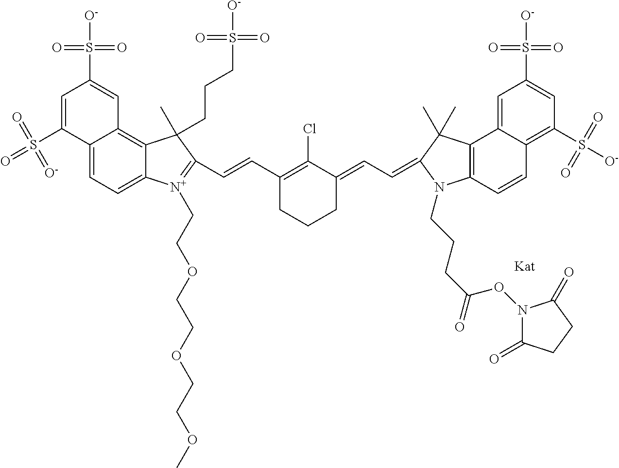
C12=CC=C3C(=C1C=C(S([O-])(=O)=O)C=C2S(=O)(=O)=[O-])C(C)(CCCS([O-])(=O)=O)C(C=CC1=C(Cl)C(=CC=C2C(C)(C)C4=C(C=CC5=C(S([O-])(=O)=O)C=C(S([O-])(=O)=O)C=C45)N2CCCC(=O)ON2C(=O)CCC2=O)CCC1)=[N+]3CCOCCOCCOC
